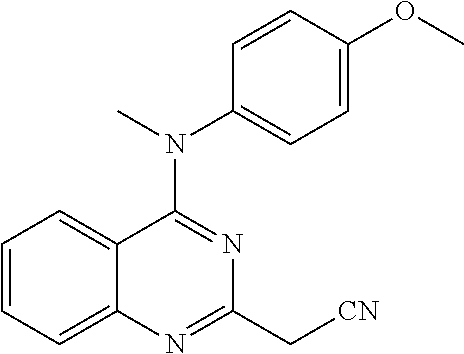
C12=CC=CC=C1C(N(C)C1=CC=C(OC)C=C1)=NC(C[CN])=N2
